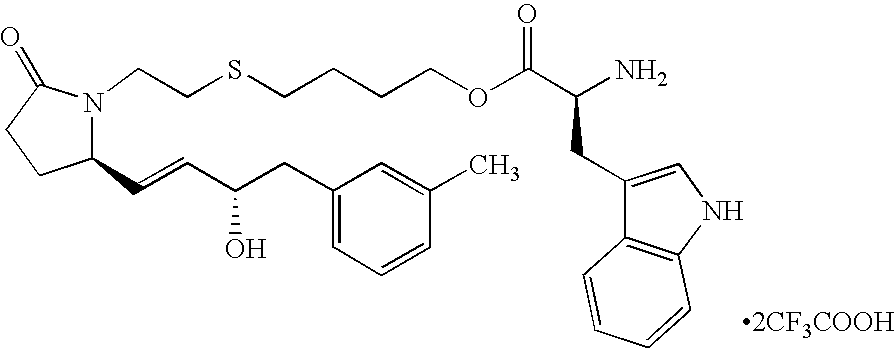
[2CF3COOH].C1(C=CC(CC2=CC=CC(C)=C2)O)N(CCSCCCCOC(C(N)CC2=CNC3=C2C=CC=C3)=O)C(=O)CC1
